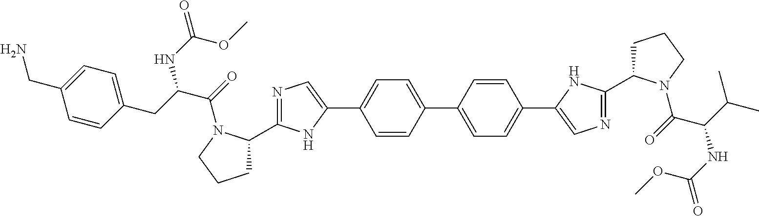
N1=C(C2CCCN2C(=O)C(CC2=CC=C(CN)C=C2)NC(=O)OC)NC(C2=CC=C(C3=CC=C(C4=CN=C(C5CCCN5C(=O)C(C(C)C)NC(=O)OC)N4)C=C3)C=C2)=C1
